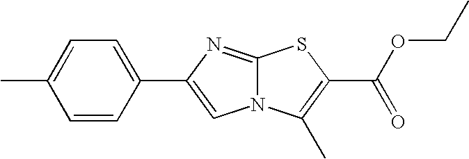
C1(C)=CC=C(C2=CN3C(=N2)SC(C(OCC)=O)=C3C)C=C1
